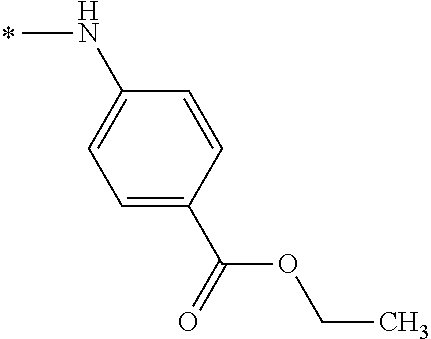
CNC1=CC=C(C(OCC)=O)C=C1
